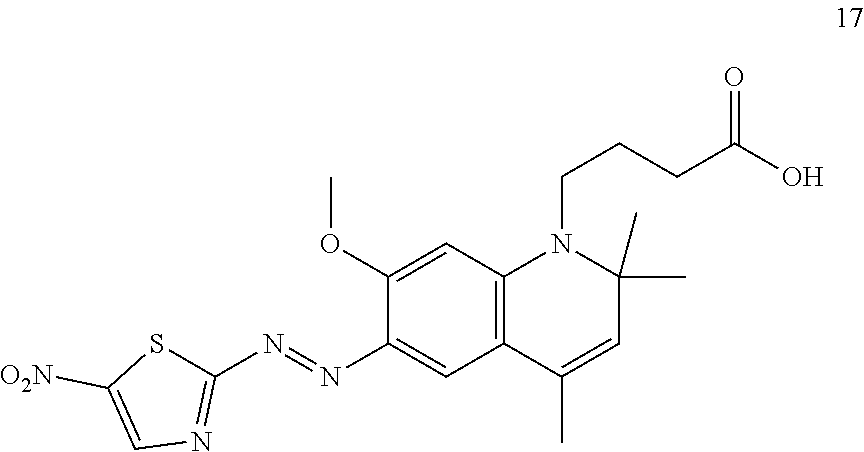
C1(N=NC2=CC3=C(C=C2OC)N(CCCC(O)=O)C(C)(C)C=C3C)=NC=C([O2N])S1
